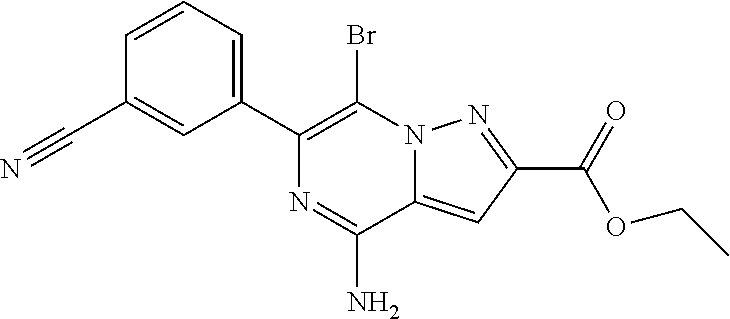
N12C(=CC(C(=O)OCC)=N1)C(N)=NC(C1=CC=CC(C#N)=C1)=C2Br
